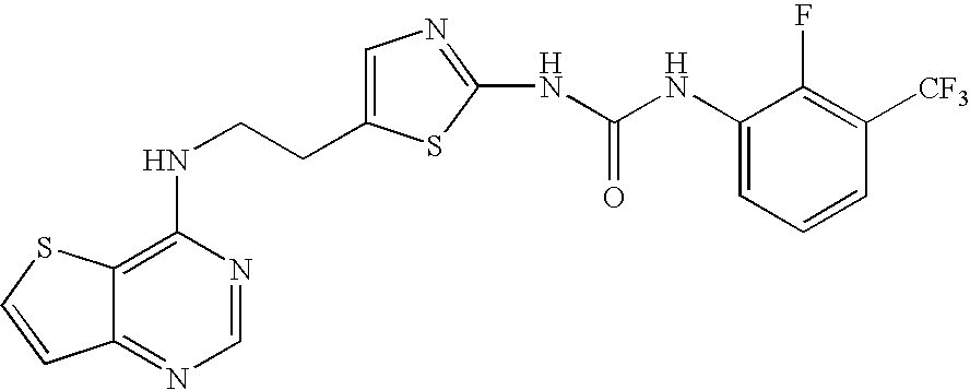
C(CNC1=C2C(=NC=N1)C=CS2)C1=CN=C(NC(=O)NC2=CC=CC([CF3])=C2F)S1
